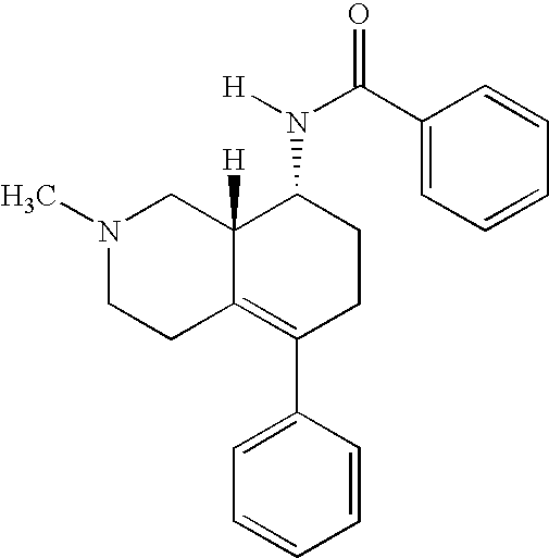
N1(C)CCC2=C(C3=CC=CC=C3)CCC(N(C(C3=CC=CC=C3)=O)[H])C2([H])C1
